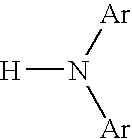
[H]N([Ar])[Ar]
